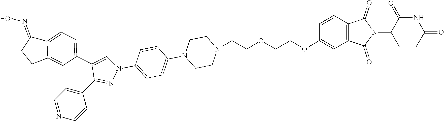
C1(C2=NN(C3=CC=C(N4CCN(CCOCCOC5=CC6=C(C=C5)C(=O)N(C5CCC(=O)NC5=O)C6=O)CC4)C=C3)C=C2C2=CC=C3C(=C2)CCC3=NO)=CC=NC=C1
